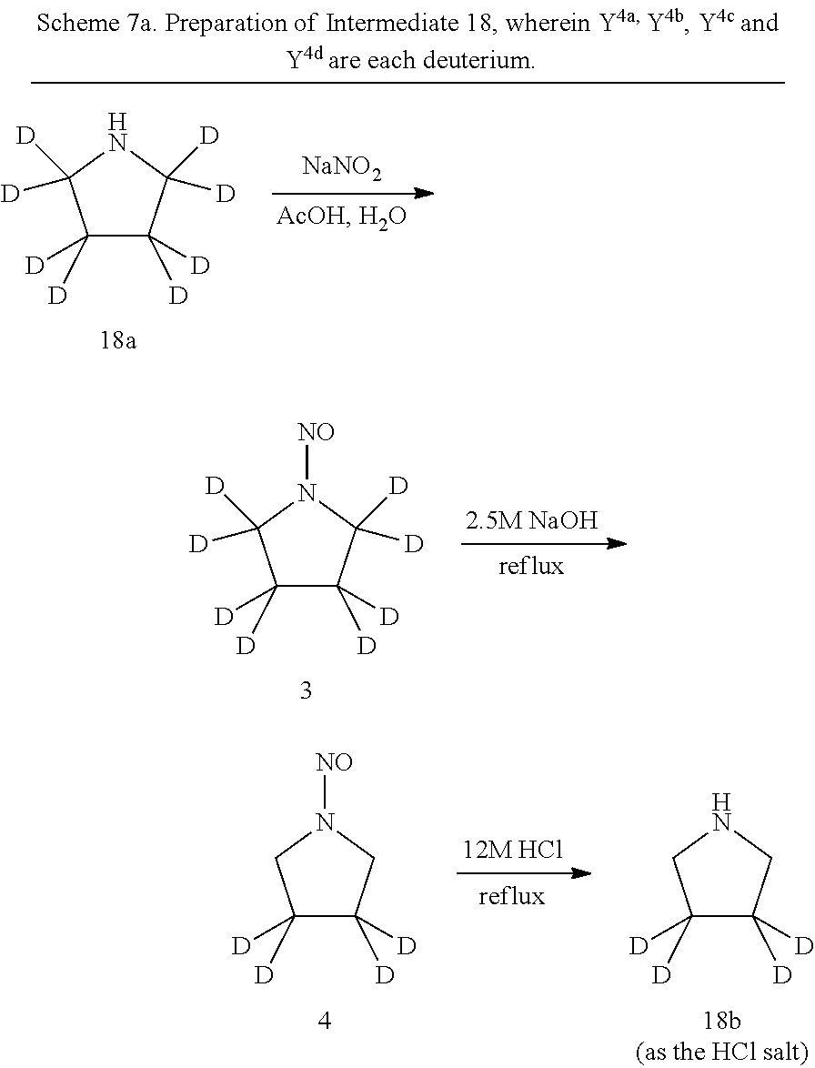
[2.5M NaOH].C1([D])([D])C([D])([D])C([D])([D])N([NO])C1([D])[D].C1([D])([D])C([D])([D])CNC1.[12M HCl].C1([D])([D])C([D])([D])CN([NO])C1.[NaNO2].C1([D])([D])C([D])([D])C([D])([D])NC1([D])[D]
